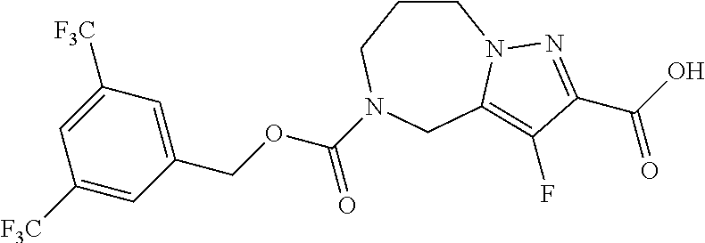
C1CCN(C(=O)OCC2=CC([F3C])=CC([F3C])=C2)CC2=C(F)C(C(=O)O)=NN12
